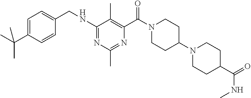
N(C1=NC(C)=NC(C(N2CCC(N3CCC(C(NC)=O)CC3)CC2)=O)=C1C)CC1=CC=C(C(C)(C)C)C=C1
